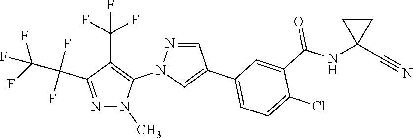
N1=C(C(F)(F)C(F)(F)F)C(C(F)(F)F)=C(N2C=C(C3=CC=C(Cl)C(C(NC4(C#N)CC4)=O)=C3)C=N2)N1C
